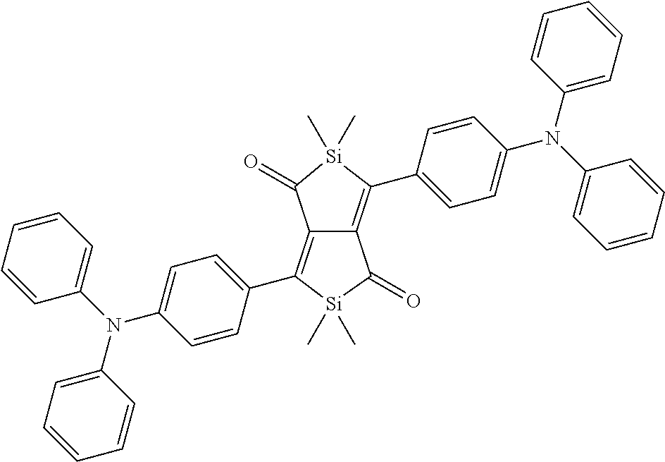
C1(C2=CC=C(N(C3=CC=CC=C3)C3=CC=CC=C3)C=C2)=C2C(=O)[Si](C)(C)C(C3=CC=C(N(C4=CC=CC=C4)C4=CC=CC=C4)C=C3)=C2C(=O)[Si]1(C)C
